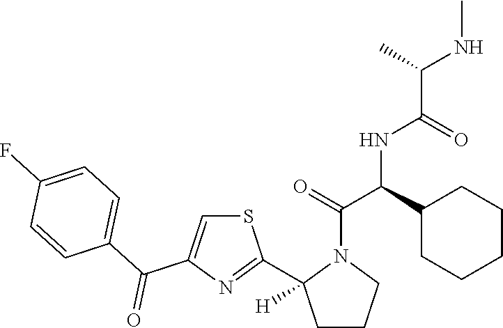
S1C=C(C(C2=CC=C(F)C=C2)=O)N=C1C1([H])CCCN1C(C(NC(=O)C(NC)C)C1CCCCC1)=O
